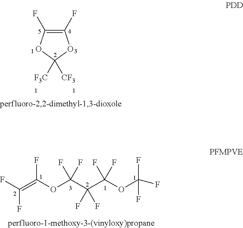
C1(F)=C(F)OC([F3C])([CF3])O1.FC(=C(OC(C(C(OC(F)(F)F)(F)F)(F)F)(F)F)F)F
